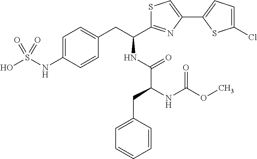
C1=C(NS(O)(=O)=O)C=CC(CC(C2=NC(C3=CC=C(Cl)S3)=CS2)NC(C(CC2=CC=CC=C2)NC(OC)=O)=O)=C1
